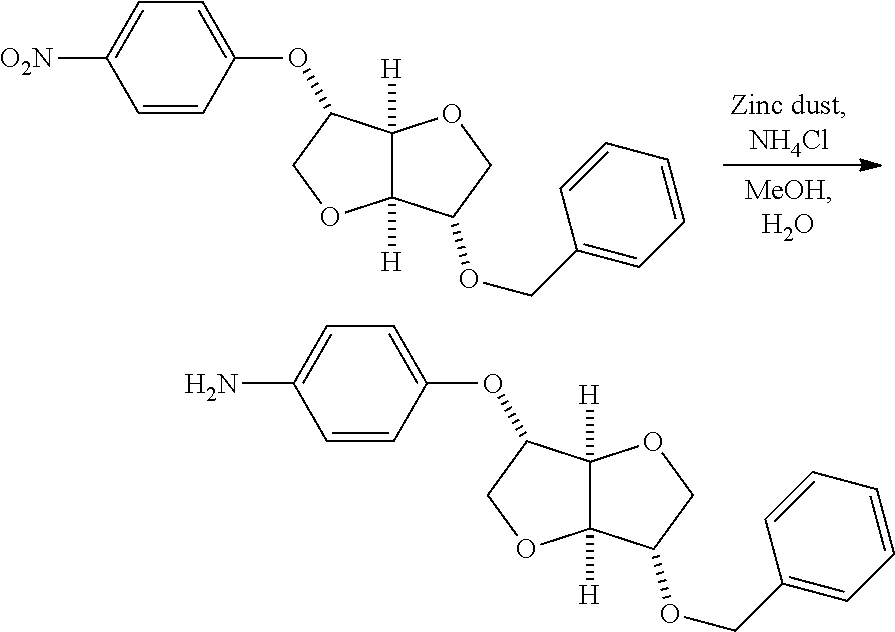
C1(OC2C3([H])C([H])(OC2)C(OCC2=CC=CC=C2)CO3)=CC=C([O2N])C=C1.C1(OC2C3([H])C([H])(OC2)C(OCC2=CC=CC=C2)CO3)=CC=C(N)C=C1
